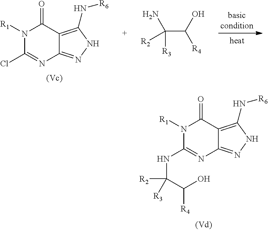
N1([R1])C(Cl)=NC2=NNC(N[R6])=C2C1=O.C(C(O)[R4])(N)([R2])[R3].N1([R1])C(NC(C([R4])O)([R2])[R3])=NC2=NNC(N[R6])=C2C1=O
